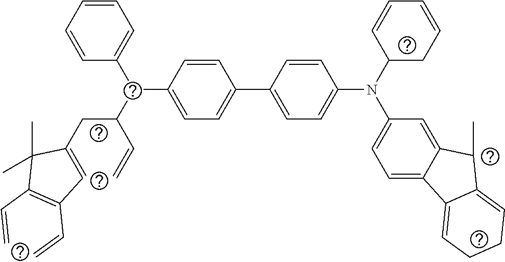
C1=CC=CC(C(C(CC2=CC(C=C)=C(C=C)C2(C)C)C=C)C2=CC=C(C3=CC=C(N(C4CC=CC=C4)C4=CC=C5C(=C4)C(C)C4=CCCC=C54)C=C3)C=C2)=C1
